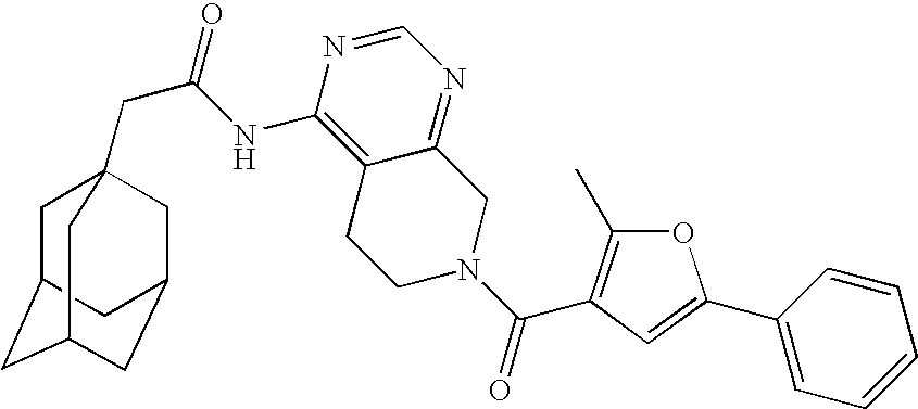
C1C2CC3CC(CC1(CC(=O)NC1=C4C(=NC=N1)CN(C(=O)C1=C(C)OC(C5=CC=CC=C5)=C1)CC4)C3)C2
